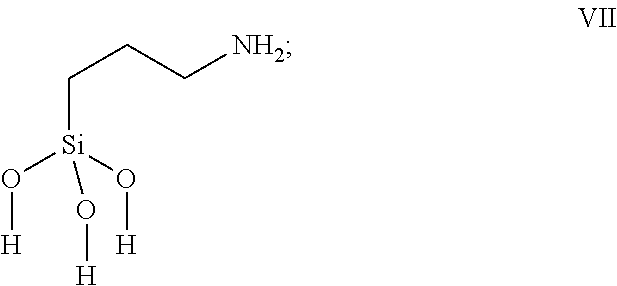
C([Si](O[H])(O[H])O[H])CC[NH2]
